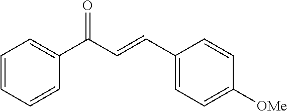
C1=CC=CC(C(C=CC2=CC=C([OMe])C=C2)=O)=C1
